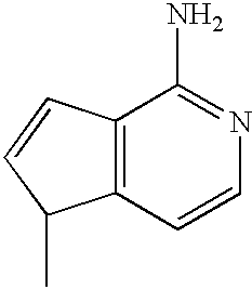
C12=C(C=CN=C1N)C(C)C=C2
